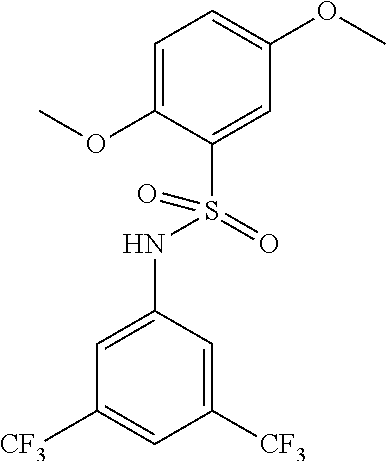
C1=C(OC)C(S(=O)(NC2=CC([CF3])=CC([CF3])=C2)=O)=CC(OC)=C1
